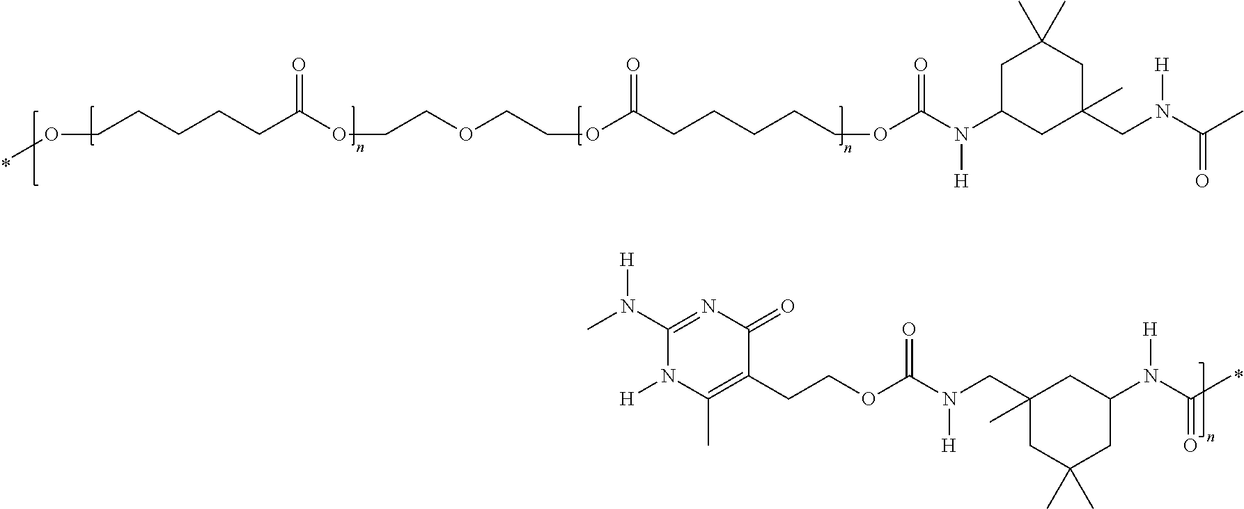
[H]N(C1=NC(=O)C(CCOC(N(CC2(C)CC(C)(C)CC(N([H])C(=O)C)C2)[H])=O)=C(C)N1[H])C.COCCCCCC(OCCOCCOC(CCCCCOC(N(C1CC(CN(C(C)=O)[H])(C)CC(C)(C)C1)[H])=O)=O)=O
